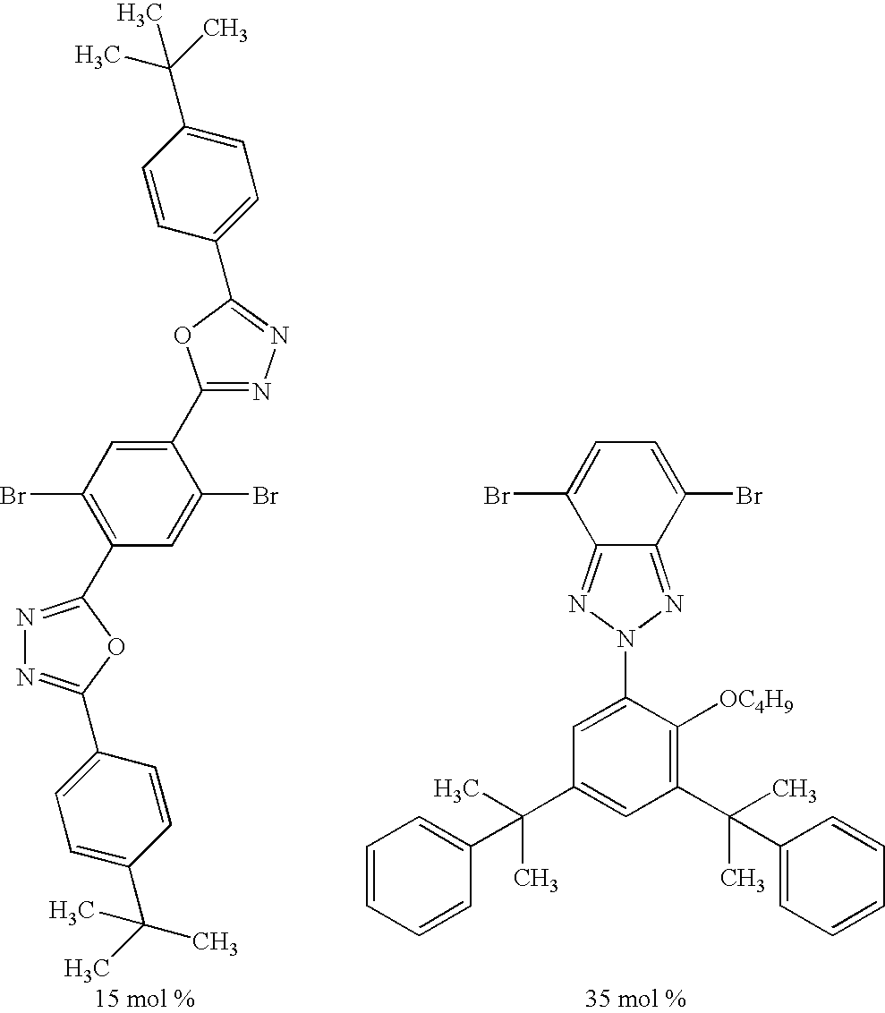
C1=C(C(C)(C)C)C=CC(C2=NN=C(C3=C(Br)C=C(C4=NN=C(C5=CC=C(C(C)(C)C)C=C5)O4)C(Br)=C3)O2)=C1.C12=NN(C3=CC(C(C)(C)C4=CC=CC=C4)=CC(C(C)(C)C4=CC=CC=C4)=C3[OC4H9])N=C1C(Br)=CC=C2Br
